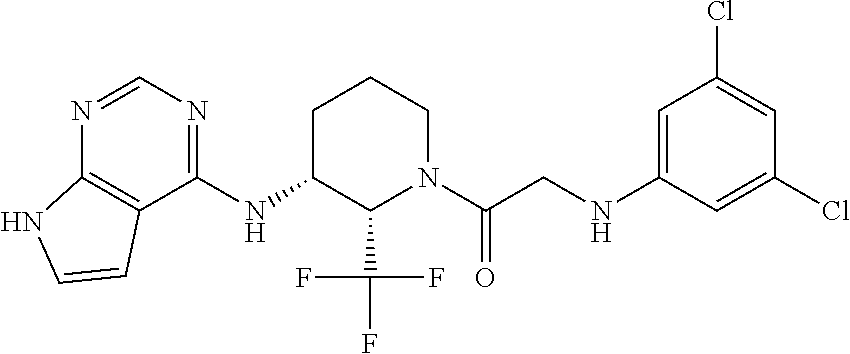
N(C1C(C(F)(F)F)N(C(CNC2=CC(Cl)=CC(Cl)=C2)=O)CCC1)C1=NC=NC2=C1C=CN2
